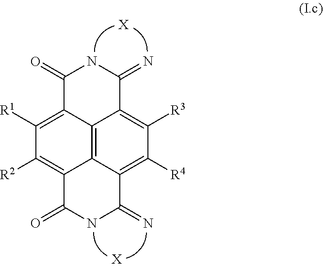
C12=C3C4=C([R4])C([R3])=C1C(=N)NC(=O)C2=C([R1])C([R2])=C3C(=O)NC4=N.[X].[X]
